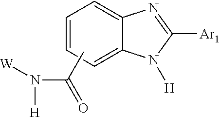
C1=CC=C2C(=C1)N=C([Ar1])N2[H].CC(=O)N([H])[W]
